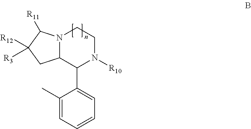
N12C(C(C3=CC=CC=C3C)N([R10])CC1)CC([R3])([R12])C2[R11]
